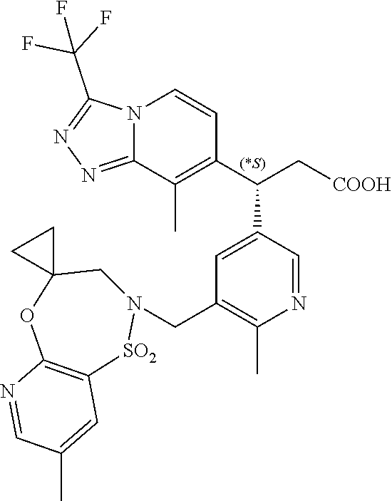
N12C(=NN=C1C(F)(F)F)C(C)=C(C(C[COOH])C1=CC(CN3CC4(OC5=C([SO2]3)C=C(C)C=N5)CC4)=C(C)N=C1)C=C2
